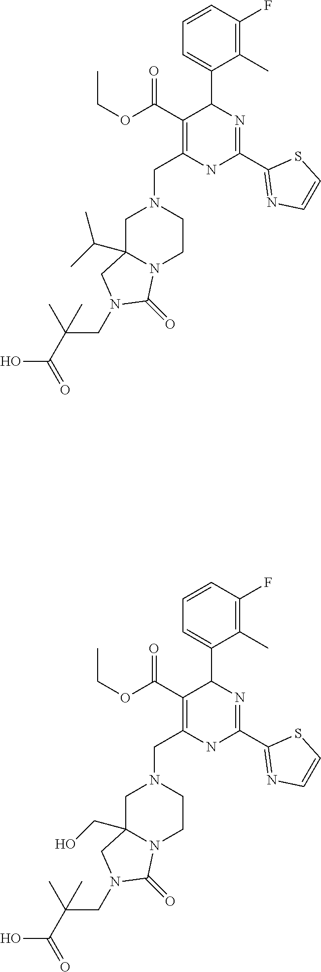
C1C2(C(C)C)N(CCN1CC1=C(C(OCC)=O)C(C3=CC=CC(F)=C3C)N=C(C3=NC=CS3)N1)C(=O)N(CC(C(=O)O)(C)C)C2.C1C2(CO)N(CCN1CC1=C(C(OCC)=O)C(C3=CC=CC(F)=C3C)N=C(C3=NC=CS3)N1)C(=O)N(CC(C(=O)O)(C)C)C2
